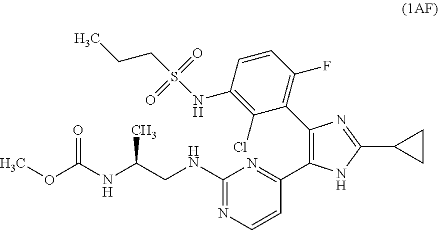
COC(NC(CNC1=NC=CC(C2=C(C3=C(F)C=CC(NS(=O)(=O)CCC)=C3Cl)N=C(C3CC3)N2)=N1)C)=O
